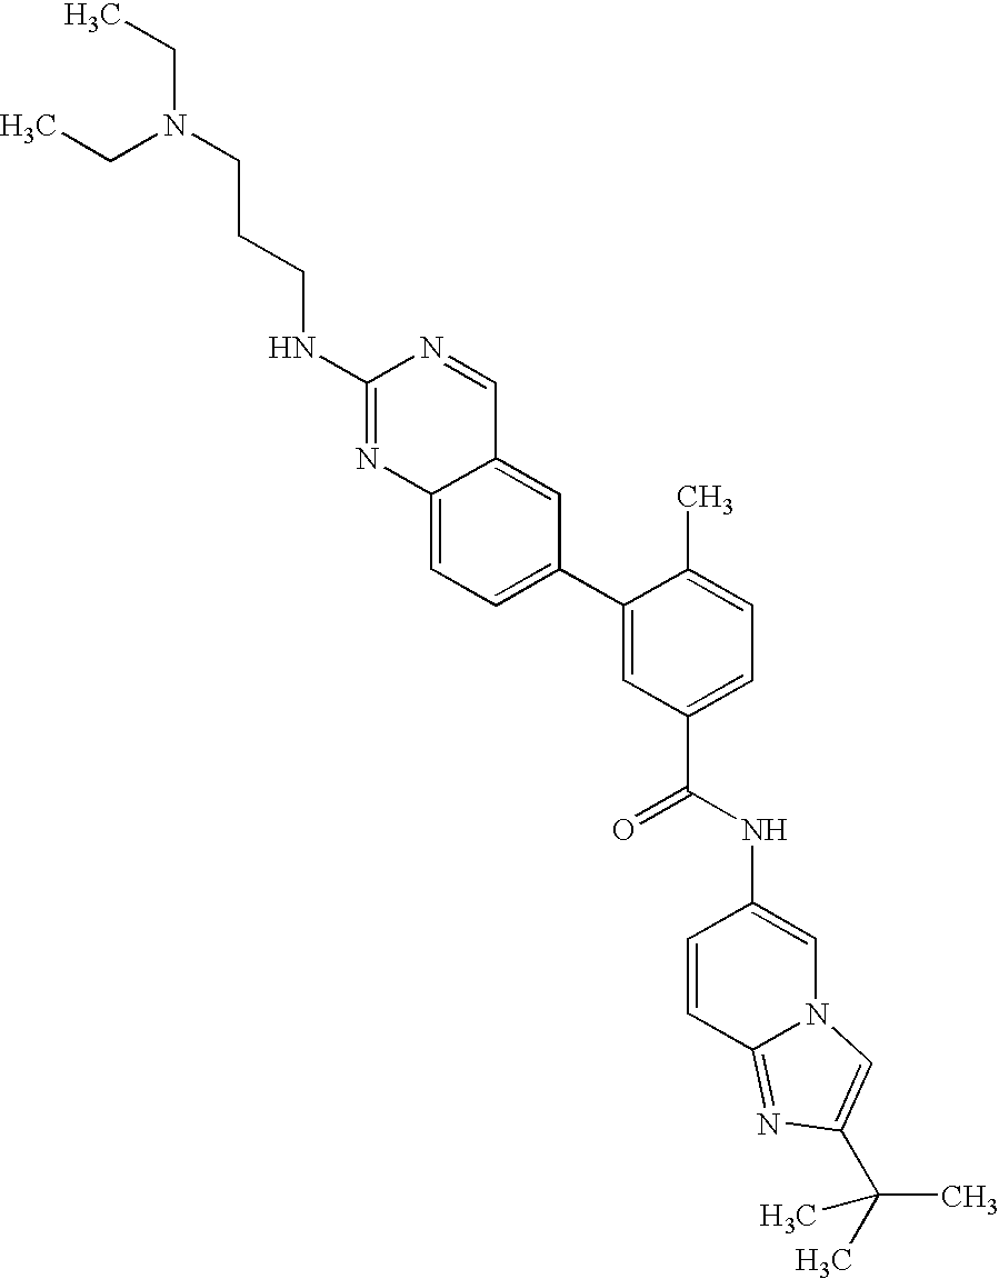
C1(NCCCN(CC)CC)=NC2=CC=C(C3=CC(C(=O)NC4=CN5C(=NC(C(C)(C)C)=C5)C=C4)=CC=C3C)C=C2C=N1
